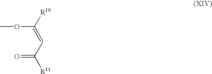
C(=CC([R11])=O)([R10])OC
